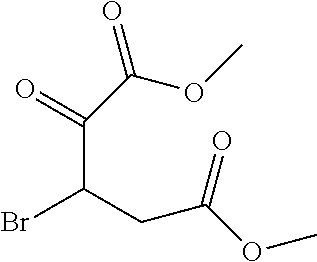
C(C(=O)C(=O)OC)(CC(OC)=O)Br
